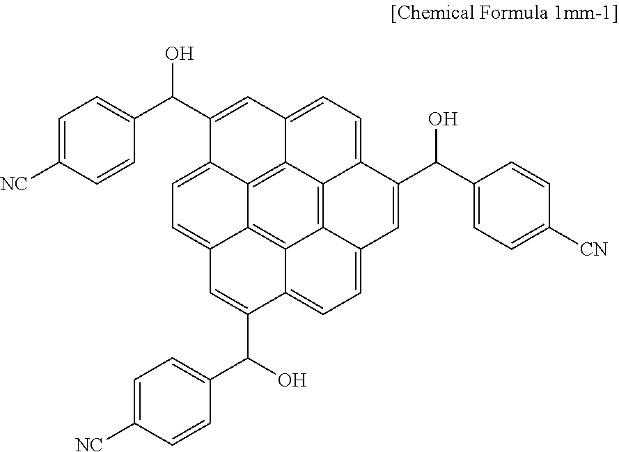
C1(C(C2=CC=C([NC])C=C2)O)=CC2=CC=C3C4=C5C6=C7C(=C24)C1=CC=C7C=C(C(O)C1=CC=C([NC])C=C1)C6=CC=C5C=C3C(C1=CC=C([CN])C=C1)O
